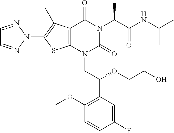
C12=C(N(CC(C3=C(OC)C=CC(F)=C3)OCCO)C(=O)N(C(C(NC(C)C)=O)C)C1=O)SC(N1N=CC=N1)=C2C
